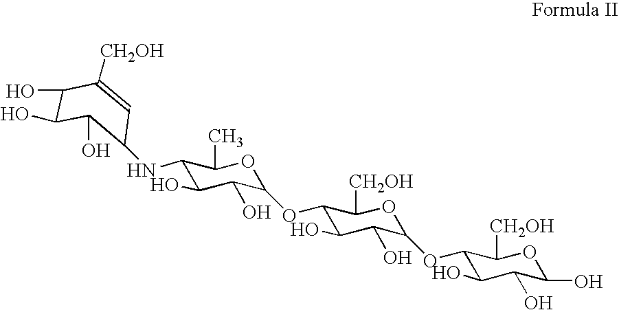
C1(NC2C(O)C(O)C(O)C([CH2OH])=C2)C(O)C(O)C(OC2C(O)C(O)C(OC3C(O)C(O)C(O)OC3[CH2OH])OC2[CH2OH])OC1C
